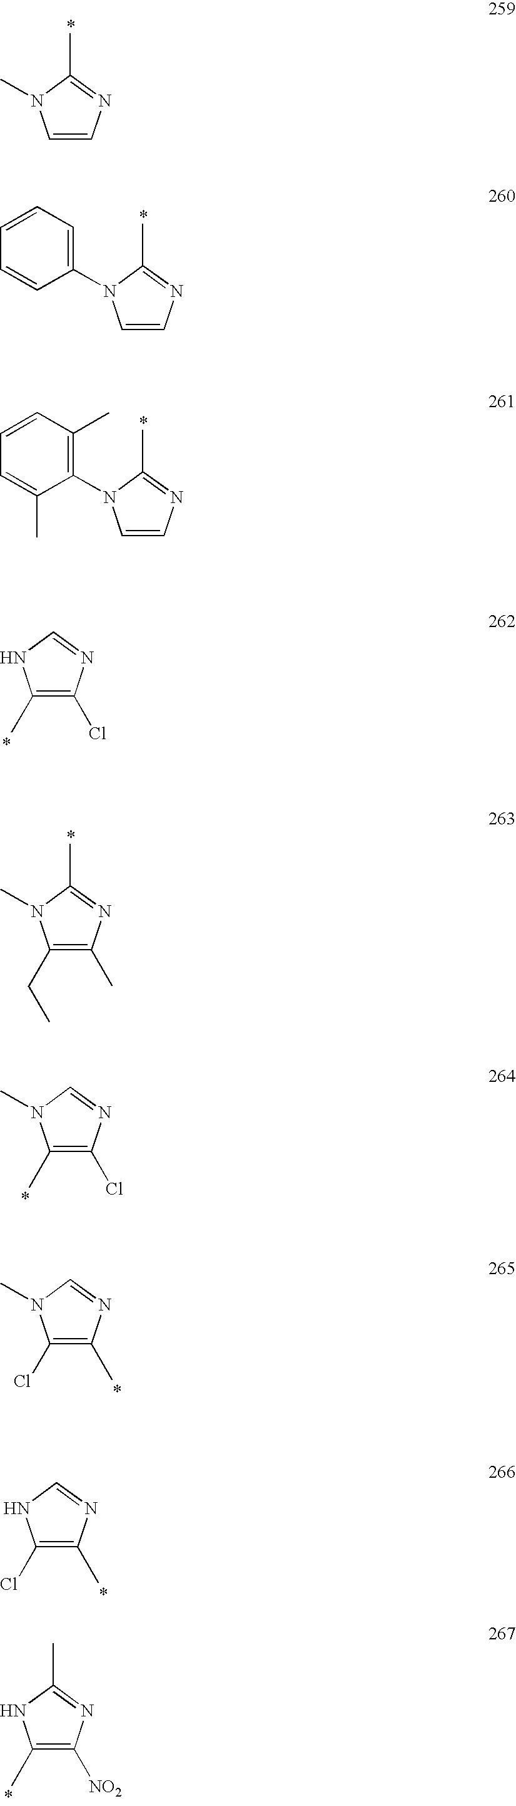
C1=CN=C(C)N1C.C1=CN=C(C)N1C1=CC=CC=C1.C1=CN=C(C)N1C1=C(C)C=CC=C1C.C1(C)=C(Cl)N=CN1.C1(CC)=C(C)N=C(C)N1C.C1(C)=C(Cl)N=CN1C.C1(Cl)=C(C)N=CN1C.C1(Cl)=C(C)N=CN1.C1(C)=C([NO2])N=C(C)N1
